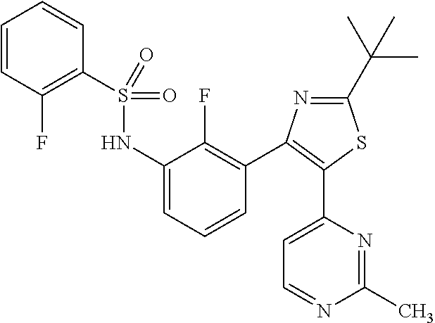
C1=CC(F)=C(S(NC2=CC=CC(C3=C(C4=CC=NC(C)=N4)SC(C(C)(C)C)=N3)=C2F)(=O)=O)C=C1
